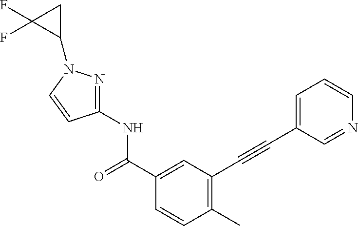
C1(C)=C(C#CC2=CC=CN=C2)C=C(C(NC2=NN(C3CC3(F)F)C=C2)=O)C=C1
